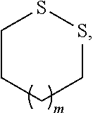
C1CCCSS1
